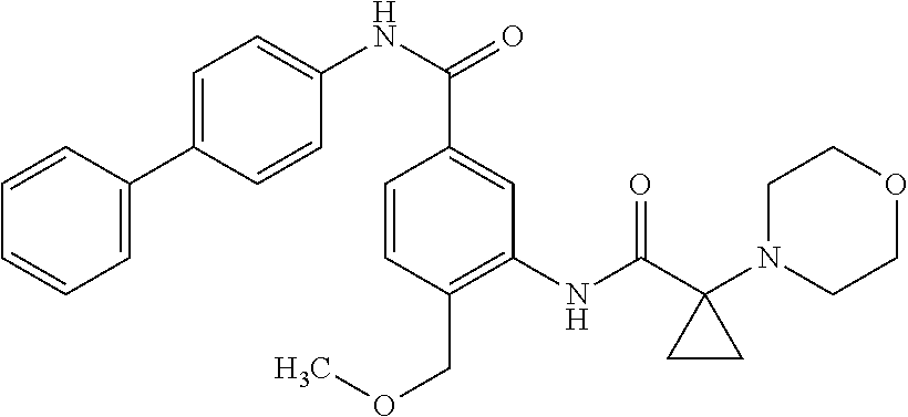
C1=CC(C2=CC=C(NC(C3=CC(NC(C4(N5CCOCC5)CC4)=O)=C(COC)C=C3)=O)C=C2)=CC=C1
